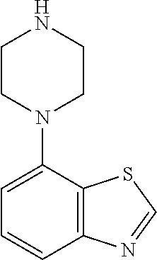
C1=CC2=C(C(N3CCNCC3)=C1)SC=N2
